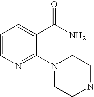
C1NCCN(C2=NC=CC=C2C(=O)N)C1
